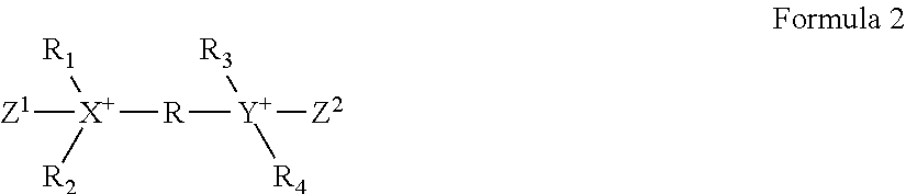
[X+]([R][Y]([Z2])([R4])[R3])([R2])([R1])[Z1]
